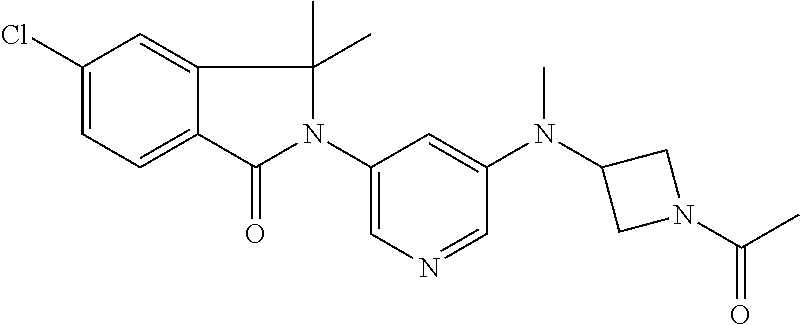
N1(C2=CN=CC(N(C3CN(C(C)=O)C3)C)=C2)C(C)(C)C2=CC(Cl)=CC=C2C1=O
